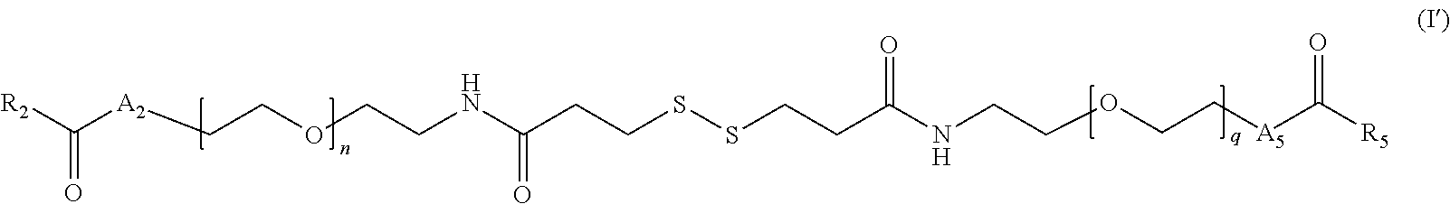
[R2]C([A2]CCOCCNC(CCSSCCC(NCCOCC[A5]C([R5])=O)=O)=O)=O
